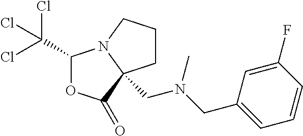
C1(C(Cl)(Cl)Cl)OC(=O)C2(CN(CC3=CC=CC(F)=C3)C)N1CCC2
